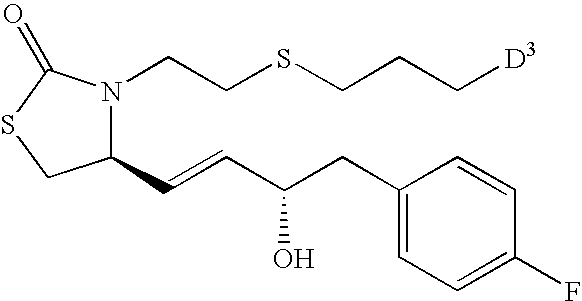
N1(CCSCCC[D3])C(C=CC(CC2=CC=C(F)C=C2)O)CSC1=O
